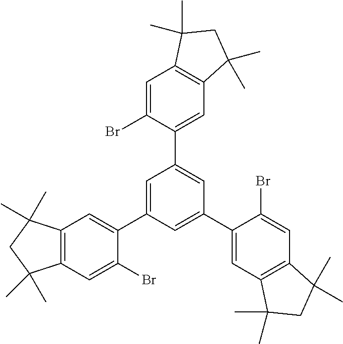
C12=C(C=C(Br)C(C3=CC(C4=CC5=C(C=C4Br)C(C)(C)CC5(C)C)=CC(C4=CC5=C(C=C4Br)C(C)(C)CC5(C)C)=C3)=C1)C(C)(C)CC2(C)C
